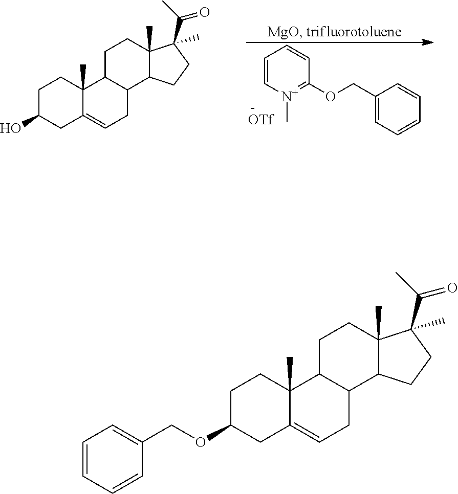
C1=C[N+](C)=C(OCC2=CC=CC=C2)C=C1.C1C(O)CC2=CCC3C(C2(C)C1)CCC1(C)C3CCC1(C(C)=O)C.C1C(OCC2=CC=CC=C2)CC2=CCC3C(C2(C)C1)CCC1(C)C3CCC1(C(C)=O)C
